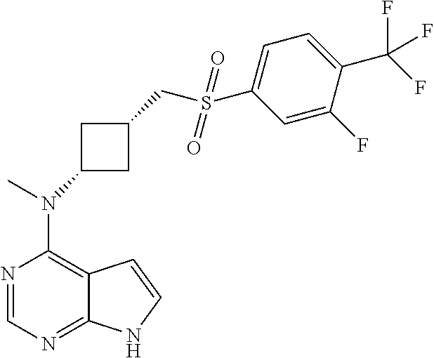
N1=CN=C2C(=C1N(C)C1CC(CS(C3=CC=C(C(F)(F)F)C(F)=C3)(=O)=O)C1)C=CN2
